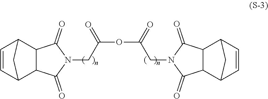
C(OC(CN1C(=O)C2C(C1=O)C1C=CC2C1)=O)(CN1C(=O)C2C(C1=O)C1C=CC2C1)=O
